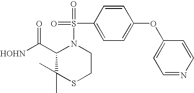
[HOHN]C(C1N(S(=O)(=O)C2=CC=C(OC3=CC=NC=C3)C=C2)CCSC1(C)C)=O
